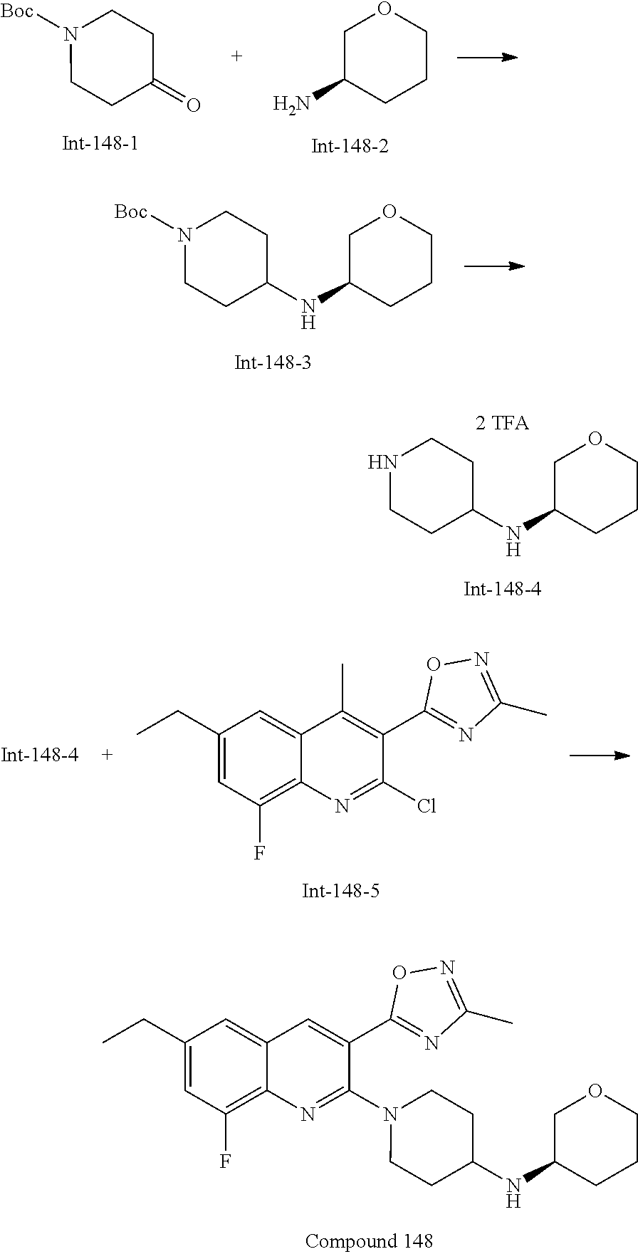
C12=C(F)C=C(CC)C=C1C=C(C1=NC(C)=NO1)C(N1CCC(NC3COCCC3)CC1)=N2.N1([Boc])CCC(=O)CC1.NC1COCCC1.N1([Boc])CCC(NC2COCCC2)CC1.C12=C(F)C=C(CC)C=C1C(C)=C(C1=NC(C)=NO1)C(Cl)=N2.N1CCC(NC2COCCC2)CC1
